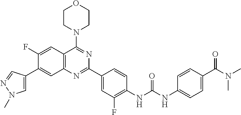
C1(F)=CC2=C(C=C1C1=CN(C)N=C1)N=C(C1=CC(F)=C(NC(NC3=CC=C(C(N(C)C)=O)C=C3)=O)C=C1)N=C2N1CCOCC1
